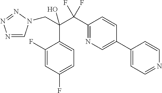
C(C(C(C1=NC=C(C2=CC=NC=C2)C=C1)(F)F)(O)C1=CC=C(F)C=C1F)N1C=NN=N1
